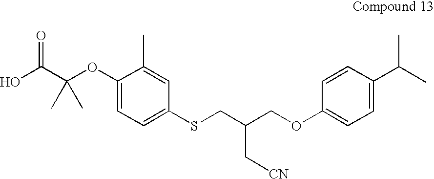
OC(C(OC1=CC=C(SCC(COC2=CC=C(C(C)C)C=C2)C[CN])C=C1C)(C)C)=O
